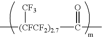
C[(CFCF2)2.7](C(C)=O)[CF3]
